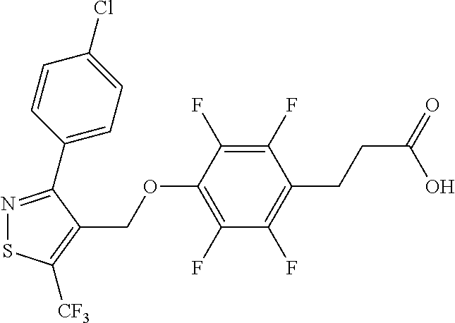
N1=C(C2=CC=C(Cl)C=C2)C(COC2=C(F)C(F)=C(CCC(=O)O)C(F)=C2F)=C([CF3])S1
